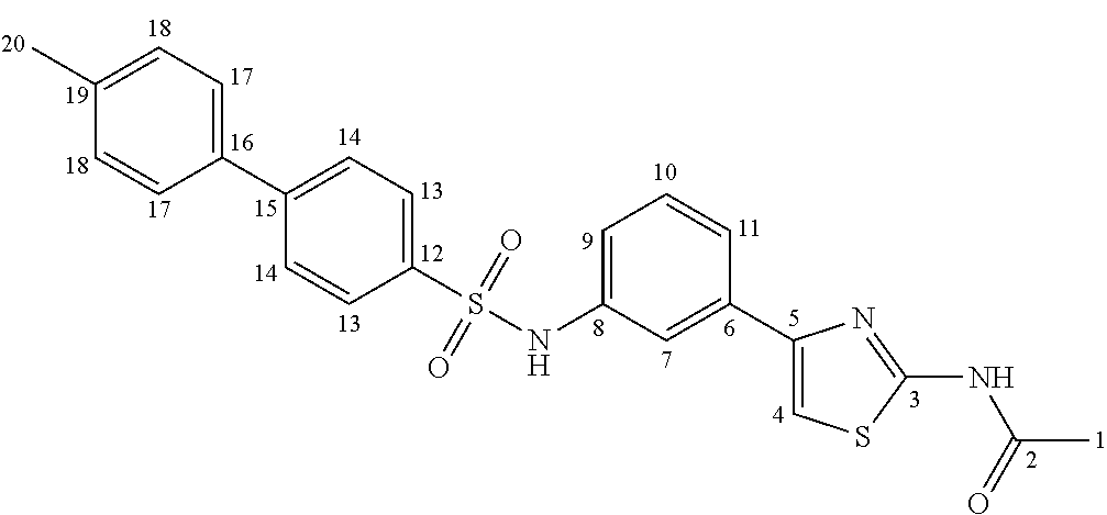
C1=C(NS(C2=CC=C(C3=CC=C(C)C=C3)C=C2)(=O)=O)C=C(C2=CSC(NC(C)=O)=N2)C=C1
